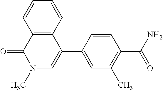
C1=CC=CC2=C1C(=O)N(C)C=C2C1=CC(C)=C(C(N)=O)C=C1
